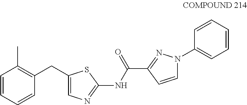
C1(CC2=C(C)C=CC=C2)=CN=C(NC(C2=NN(C3=CC=CC=C3)C=C2)=O)S1
